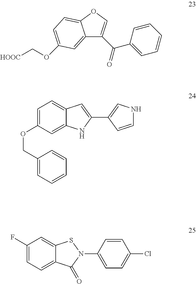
C12=CC(OC[HOOC])=CC=C1OC=C2C(=O)C1=CC=CC=C1.C1=C(OCC2=CC=CC=C2)C=C2C(=C1)C=C(C1=CNC=C1)N2.C1(F)=CC=C2C(=C1)SN(C1=CC=C(Cl)C=C1)C2=O
